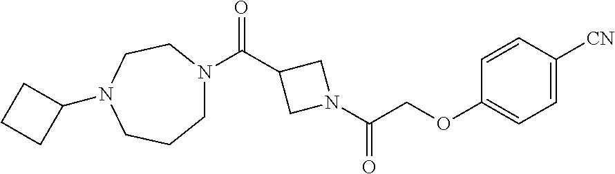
C(C1CN(C(COC2=CC=C([CN])C=C2)=O)C1)(=O)N1CCCN(C2CCC2)CC1
